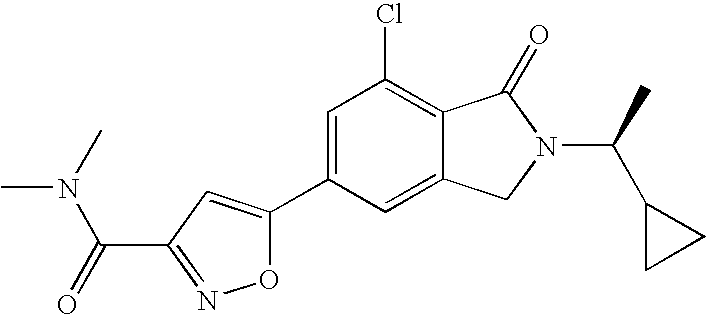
C1=C(C2=CC(C(=O)N(C)C)=NO2)C=C2C(=C1Cl)C(=O)N(C(C)C1CC1)C2
